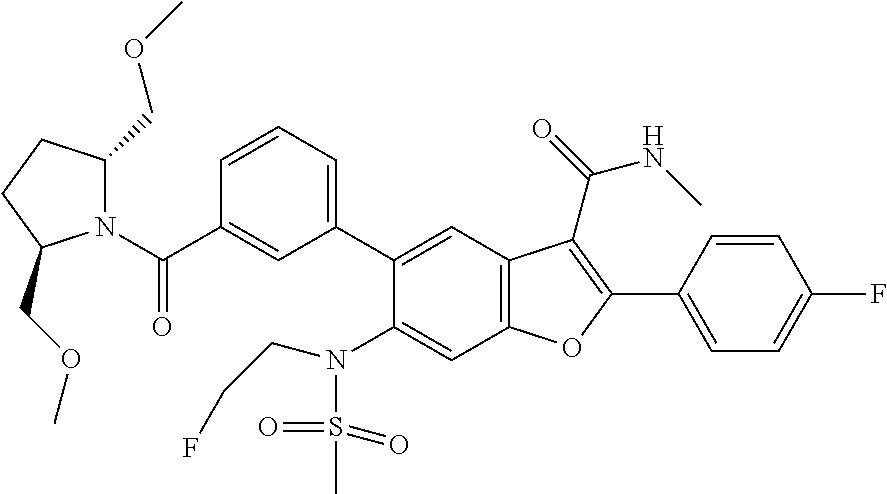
C1=CC=C(C2=CC3=C(C=C2N(S(C)(=O)=O)CCF)OC(C2=CC=C(F)C=C2)=C3C(NC)=O)C=C1C(N1C(COC)CCC1COC)=O
